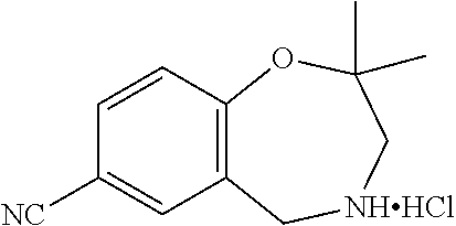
C1=CC2=C(C=C1[NC])C[NHHCl]CC(C)(C)O2
